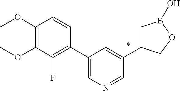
C1(C2=CN=CC(C3CB(O)OC3)=C2)=C(F)C(OC)=C(OC)C=C1
